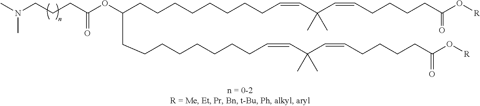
CN(CCCC(OC(CCCCCCCCC=CC(C=CCCCCC(O[R])=O)(C)C)CCCCCCCCC=CC(C=CCCCCC(O[R])=O)(C)C)=O)C
